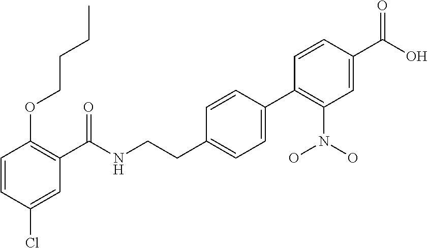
C1=CC(Cl)=CC(C(NCCC2=CC=C(C3=C(N(O)O)C=C(C(O)=O)C=C3)C=C2)=O)=C1OCCCC
